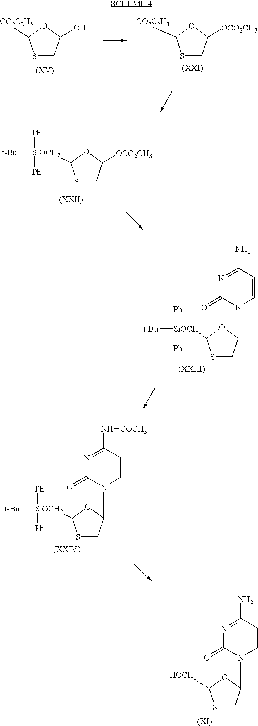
S1CC([OCO2CH3])OC1[CO2C2H5].S1CC(O)OC1[CO2C2H5].S1CC([OCO2CH3])OC1[SiOCH2]([Ph])([Ph])[t-Bu].S1CC(N2C=CC(N)=NC2=O)OC1[SiOCH2]([Ph])([Ph])[t-Bu].S1CC(N2C=CC(N[COCH3])=NC2=O)OC1[SiOCH2]([Ph])([Ph])[t-Bu].N1(C2CSC([HOCH2])O2)C=CC(N)=NC1=O
